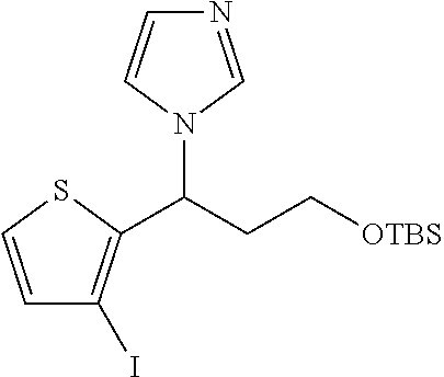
C1=CN(C(CC[OTBS])C2=C(I)C=CS2)C=N1
